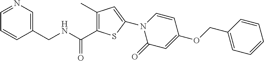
C1=NC=C(CNC(C2=C(C)C=C(N3C(=O)C=C(OCC4=CC=CC=C4)C=C3)S2)=O)C=C1
